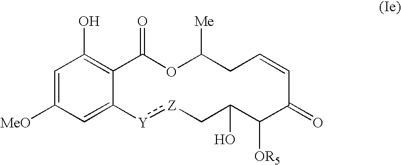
C1=C([MeO])C=C2C(=C1O)C(=O)OC([Me])CC=CC(=O)C([OR5])C(O)C[Z]:[Y]2
